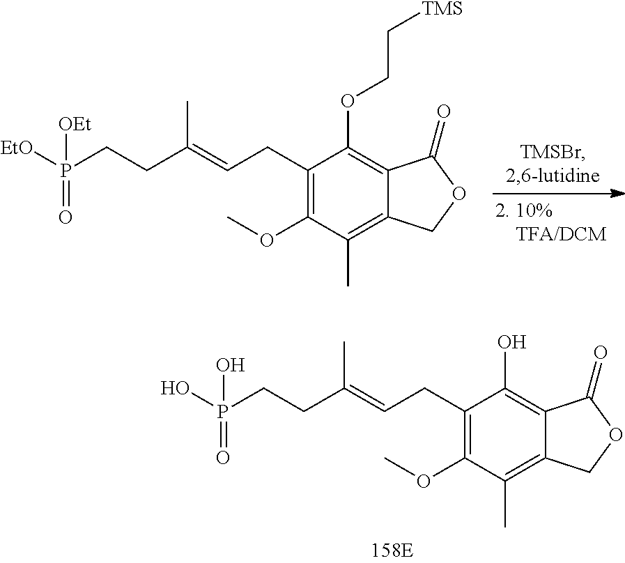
C1(CC=C(CCP(=O)([EtO])[OEt])C)=C(OC)C(C)=C2C(=C1OCC[TMS])C(=O)OC2.C1(CC=C(CCP(=O)(O)O)C)=C(OC)C(C)=C2C(=C1O)C(=O)OC2
